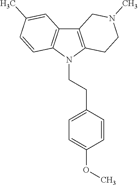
C12=C(N(CCC3=CC=C(OC)C=C3)C3=C1C=C(C)C=C3)CCN(C)C2
